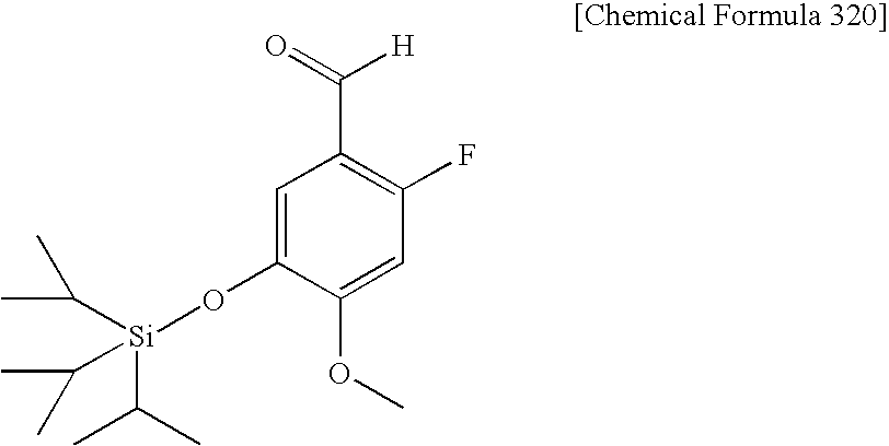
C1=C(O[Si](C(C)C)(C(C)C)C(C)C)C(OC)=CC(F)=C1C(=O)[H]
